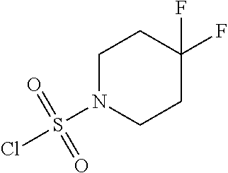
C1N(S(Cl)(=O)=O)CCC(F)(F)C1
